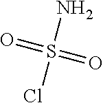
ClS(=O)(=O)N
